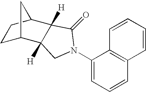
C1C2C3([H])C([H])(C(C1)C2)C(=O)N(C1=CC=CC2=C1C=CC=C2)C3
